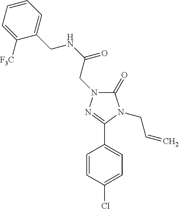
C1(=O)N(CC(NCC2=CC=CC=C2[F3C])=O)N=C(C2=CC=C(Cl)C=C2)N1CC=C
